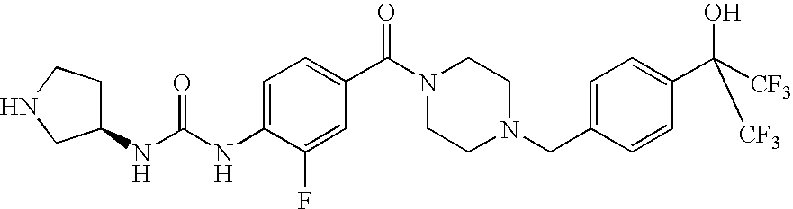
C1(NC(=O)NC2=CC=C(C(=O)N3CCN(CC4=CC=C(C(O)([CF3])[CF3])C=C4)CC3)C=C2F)CCNC1
